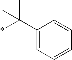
C1(C(C)(*)C)=CC=CC=C1
